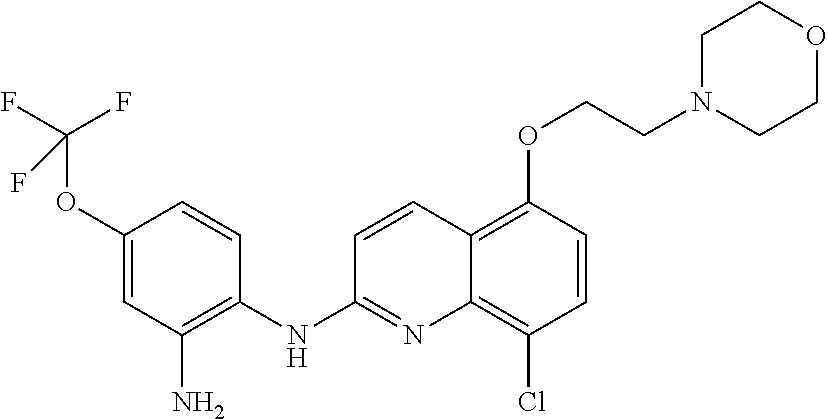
O(C1=CC(N)=C(NC2=NC3=C(Cl)C=CC(OCCN4CCOCC4)=C3C=C2)C=C1)C(F)(F)F
